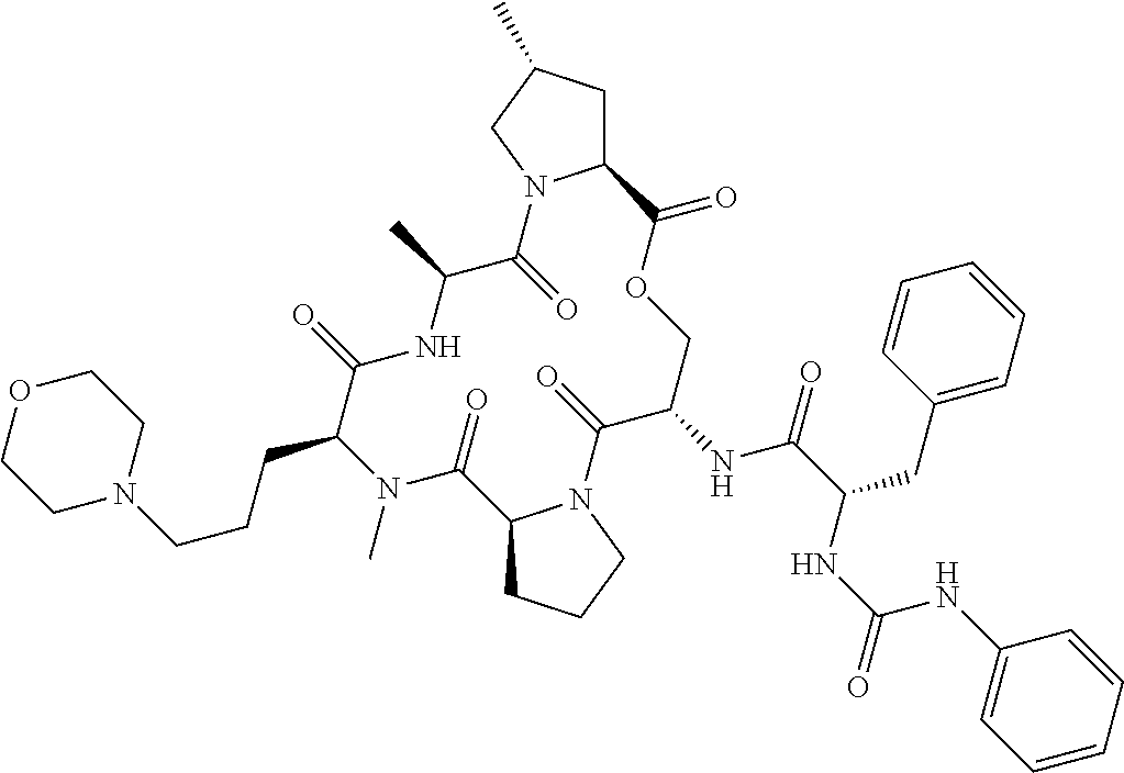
CN1C(CCCN2CCOCC2)C(=O)NC(C)C(=O)N2C(CC(C)C2)C(=O)OCC(NC(=O)C(CC2=CC=CC=C2)NC(NC2=CC=CC=C2)=O)C(=O)N2C(C1=O)CCC2
